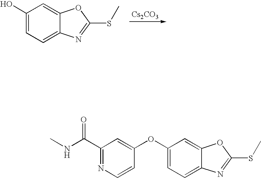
[Cs2CO3].C1(O)=CC=C2C(=C1)OC(SC)=N2.C1(OC2=CC(C(NC)=O)=NC=C2)=CC=C2C(=C1)OC(SC)=N2
